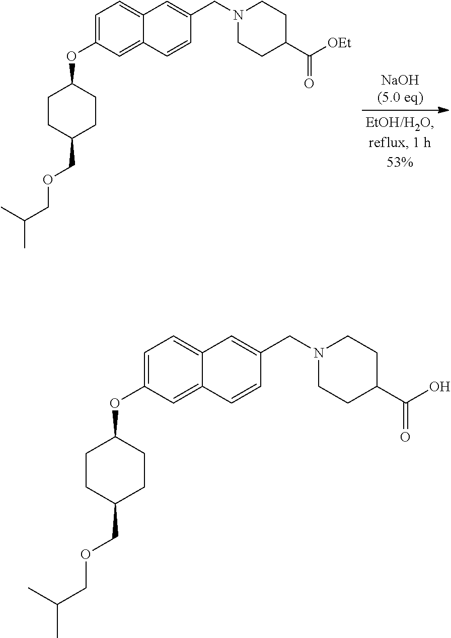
C12=CC(OC3CCC(COCC(C)C)CC3)=CC=C1C=C(CN1CCC(C(O)=O)CC1)C=C2.C12=CC(OC3CCC(COCC(C)C)CC3)=CC=C1C=C(CN1CCC(C([OEt])=O)CC1)C=C2
